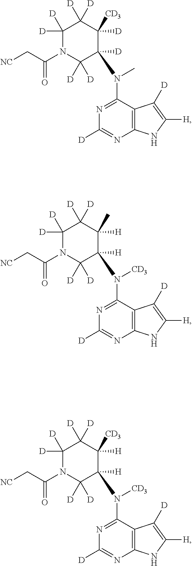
C12=C(C(N(C)C3([D])C([D])([D])N(C(C[NC])=O)C([D])([D])C([D])([D])C3([D])[CD3])=NC([D])=N1)C([D])=C([H])N2.C12=C(C(N([CD3])C3([H])C([D])([D])N(C(C[NC])=O)C([D])([D])C([D])([D])C3([H])C)=NC([D])=N1)C([D])=C([H])N2.C12=C(C(N([CD3])C3([H])C([D])([D])N(C(C[NC])=O)C([D])([D])C([D])([D])C3([H])[CD3])=NC([D])=N1)C([D])=C([H])N2
